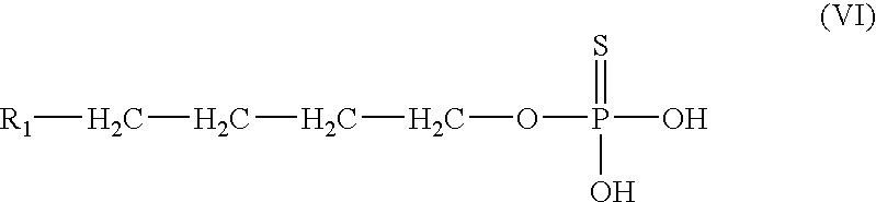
[R1]CCCCOP(O)(O)=S
